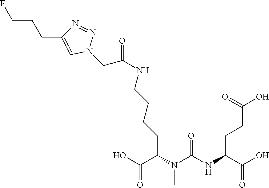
C(O)(=O)C(N(C(NC(C(O)=O)CCC(O)=O)=O)C)CCCCNC(CN1N=NC(CCCF)=C1)=O
